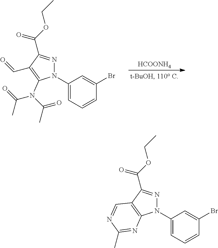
N1(C2=CC=CC(Br)=C2)N=C(C(=O)OCC)C(C=O)=C1N(C(C)=O)C(=O)C.[HCOONH4].N1(C2=CC=CC(Br)=C2)N=C(C(=O)OCC)C2=C1N=C(C)N=C2
